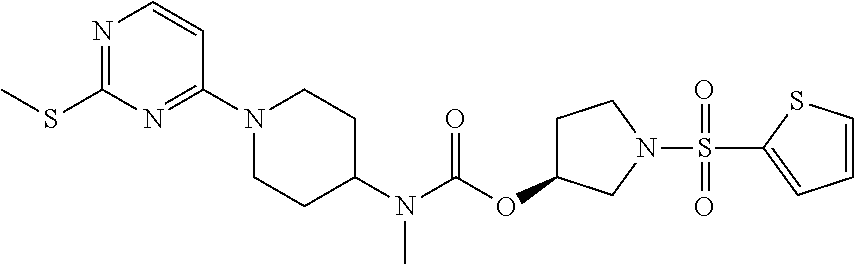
N1=C(SC)N=C(N2CCC(N(C(=O)OC3CCN(S(=O)(=O)C4=CC=CS4)C3)C)CC2)C=C1
